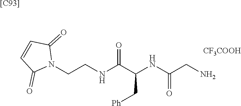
N(C(C(NC(CN)=O)C[Ph])=O)CCN1C(=O)C=CC1=O.[CF3COOH].[[C93]]
